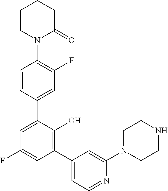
C1(N2C(=O)CCCC2)=C(F)C=C(C2=CC(F)=CC(C3=CC=NC(N4CCNCC4)=C3)=C2O)C=C1
